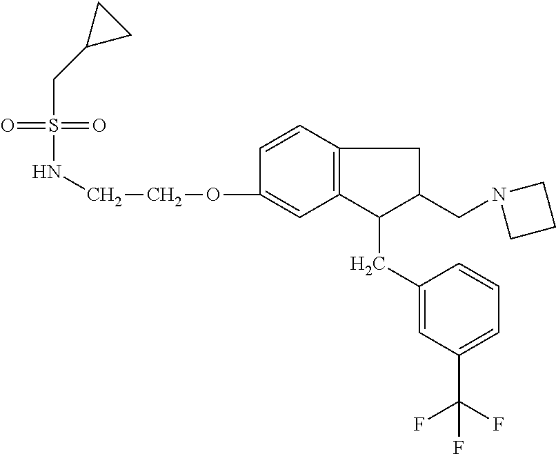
S(=O)(=O)(NCCOC1=CC2=C(C=C1)CC(CN1CCC1)C2CC1=CC(C(F)(F)F)=CC=C1)CC1CC1
